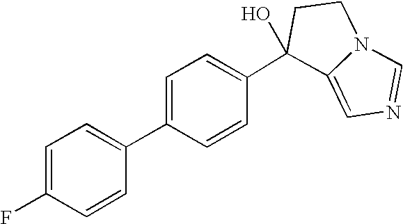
C1=C2N(C=N1)CCC2(O)C1=CC=C(C2=CC=C(F)C=C2)C=C1
